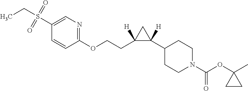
S(C1=CN=C(OCCC2([H])C([H])(C3CCN(C(OC4(C)CC4)=O)CC3)C2)C=C1)(CC)(=O)=O
